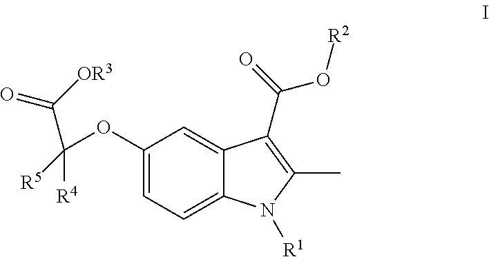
C1(OC([R4])([R5])C(=O)[OR3])=CC=C2C(=C1)C(C(=O)O[R2])=C(C)N2[R1]
